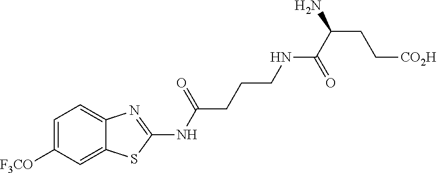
C1=C([F3CO])C=C2C(=C1)N=C(NC(CCCNC(C(CC[CO2H])N)=O)=O)S2
